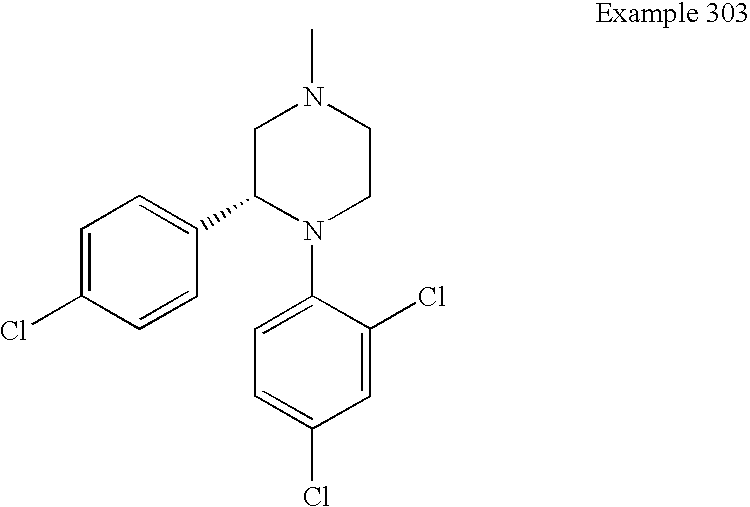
C1=C(Cl)C=CC(C2N(C3=CC=C(Cl)C=C3Cl)CCN(C)C2)=C1
